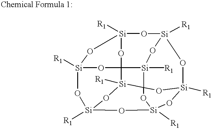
[R1][Si]12OC34O[Si]([R1])(O1)O[Si]1([R1])O[Si]3([R1])C35[Si]4([R1])O[Si]([R1])(O2)O[Si]([R1])(O[Si]([R1])(O1)O3)O5
